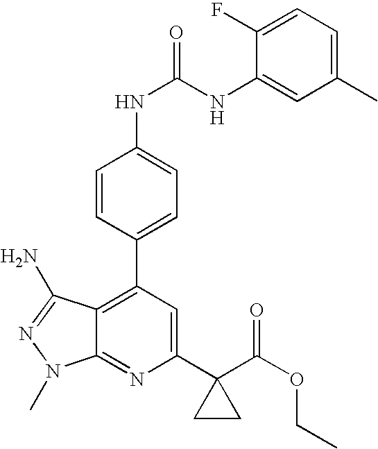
C12=C(C3=CC=C(NC(NC4=CC(C)=CC=C4F)=O)C=C3)C=C(C3(C(OCC)=O)CC3)N=C1N(C)N=C2N
